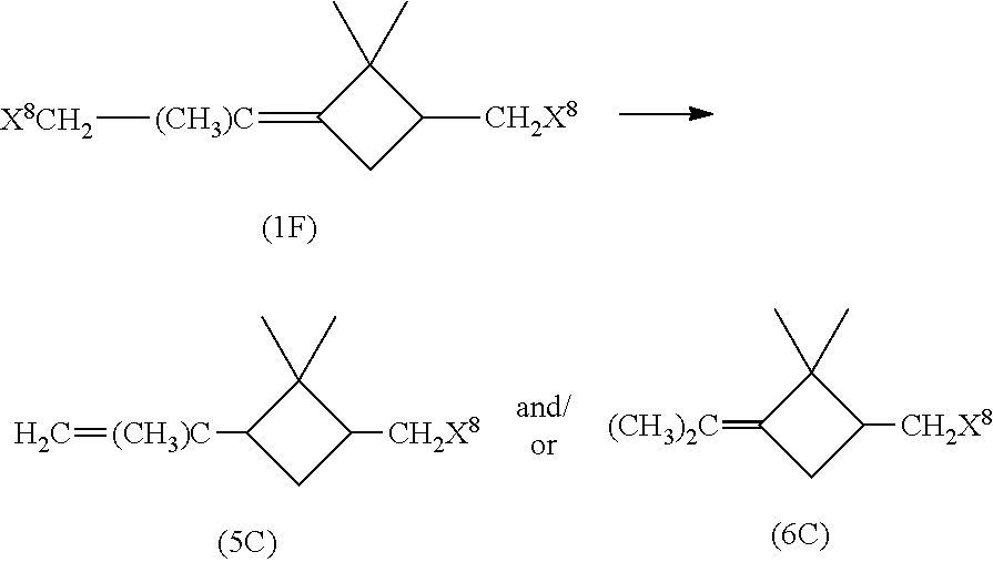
C1(C)(C)C(=[(CH3)C][X8CH2])CC1[CH2X8].C1(C)(C)C([(CH3)C]=C)CC1[CH2X8].C1(C)(C)C(=[(CH3)2C])CC1[CH2X8]
